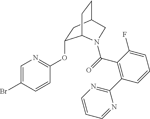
C1=C(Br)C=CC(OC2CC3CCC2N(C(=O)C2=C(C4=NC=CC=N4)C=CC=C2F)C3)=N1
